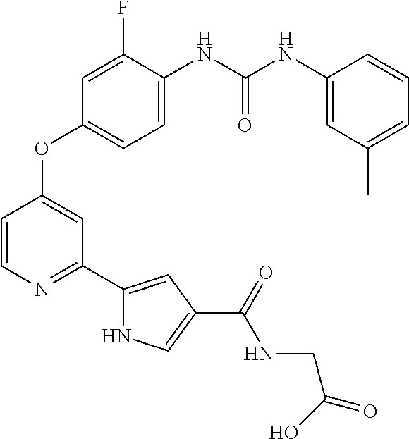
C1(OC2=CC(C3=CC(C(NCC(=O)O)=O)=CN3)=NC=C2)=CC=C(NC(NC2=CC(C)=CC=C2)=O)C(F)=C1
